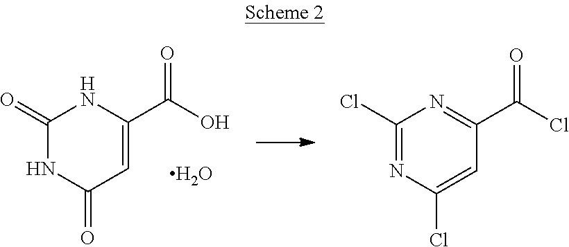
C1(=O)NC(=O)C=C(C(O)=O)N1.O.C1(Cl)=NC(Cl)=CC(C(Cl)=O)=N1
